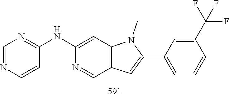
C1=CN=CN=C1NC1=CC2=C(C=C(C3=CC=CC(C(F)(F)F)=C3)N2C)C=N1
